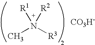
[CO3H-].C[N+]([R3])([R1])[R2]
